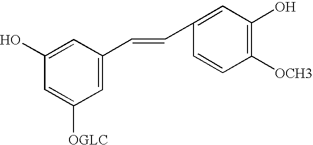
C1=C(C=CC2=CC(O)=C([OCH3])C=C2)C=C(O)C=C1[OGLC]
